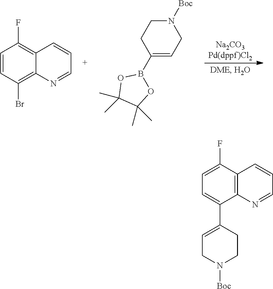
C12=C(Br)C=CC(F)=C1C=CC=N2.C1(B2OC(C)(C)C(C)(C)O2)=CCN([Boc])CC1.C12=C(C(F)=CC=C1C1=CCN([Boc])CC1)C=CC=N2
